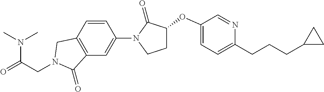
N(C(=O)CN1CC2=C(C=C(N3C(=O)C(OC4=CC=C(CCCC5CC5)N=C4)CC3)C=C2)C1=O)(C)C
